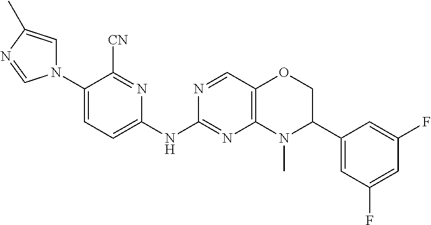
N1(C2=CC=C(NC3=NC4=C(C=N3)OCC(C3=CC(F)=CC(F)=C3)N4C)N=C2[CN])C=C(C)N=C1
